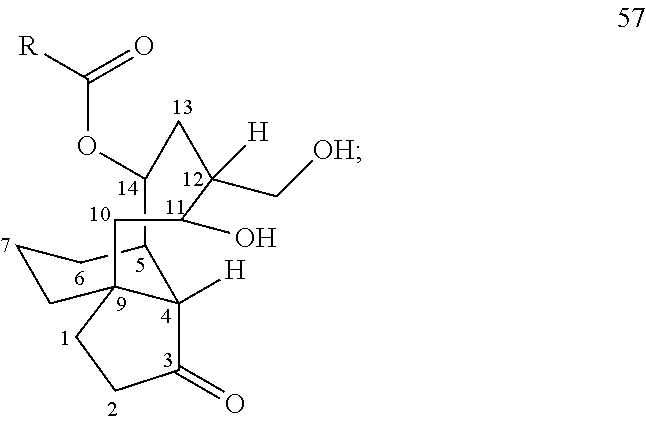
C12C(OC([R])=O)CC(C[OH])([H])C(O)CC3(CCC(=O)C13[H])CCC2
